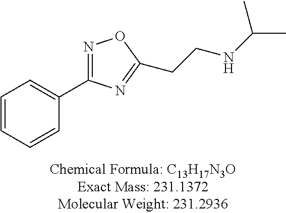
C1=CC=CC(C2=NOC(CCNC(C)C)=N2)=C1
